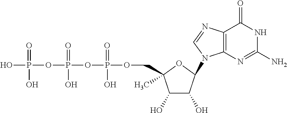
C1(O)C(O)C(N2C3=C(C(=O)NC(N)=N3)N=C2)OC1(C)COP(OP(OP(O)(=O)O)(=O)O)(=O)O
